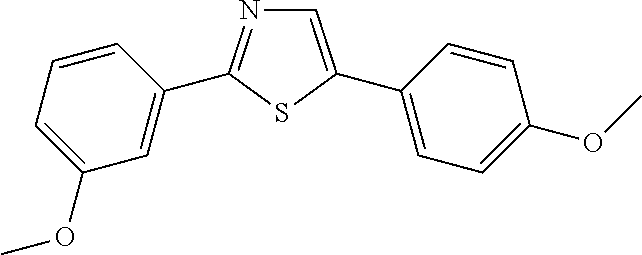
C1=C(C2=CC=C(OC)C=C2)SC(C2=CC(OC)=CC=C2)=N1
